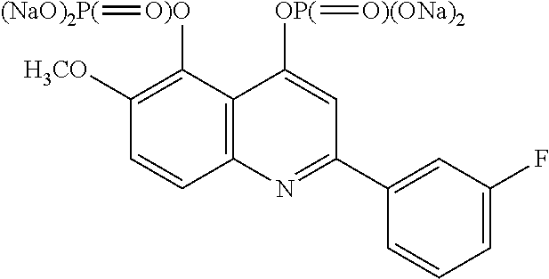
C12=C(C([O)O]=[(NaO)2P(])=C([H3CO])C=C1)C([OP(]=[O)(ONa)2])=CC(C1=CC(F)=CC=C1)=N2
